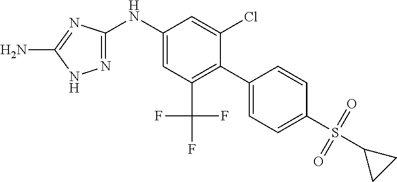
C1(NC2=CC(C(F)(F)F)=C(C3=CC=C(S(=O)(=O)C4CC4)C=C3)C(Cl)=C2)=NNC(N)=N1
